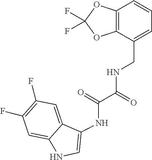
C(=O)(C(NCC1=CC=CC2=C1OC(F)(F)O2)=O)NC1=CNC2=CC(F)=C(F)C=C21
